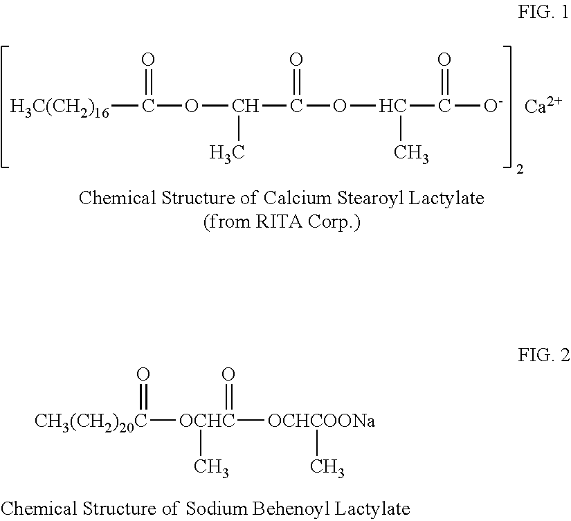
[H3C(CH2)16]C(OC(C(OC(C([O-])=O)C)=O)C)=O.[Ca].[CH3(CH2)20C]([OCHC]([OCHCOONa]C)(=O)C)=O
